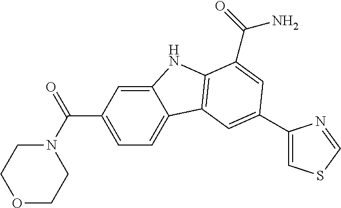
C12=CC(C(=O)N3CCOCC3)=CC=C1C1=C(N2)C(C(N)=O)=CC(C2=CSC=N2)=C1
